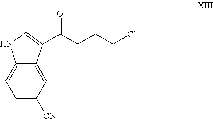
C(CCCCl)(=O)C1=CNC2=CC=C([CN])C=C21
